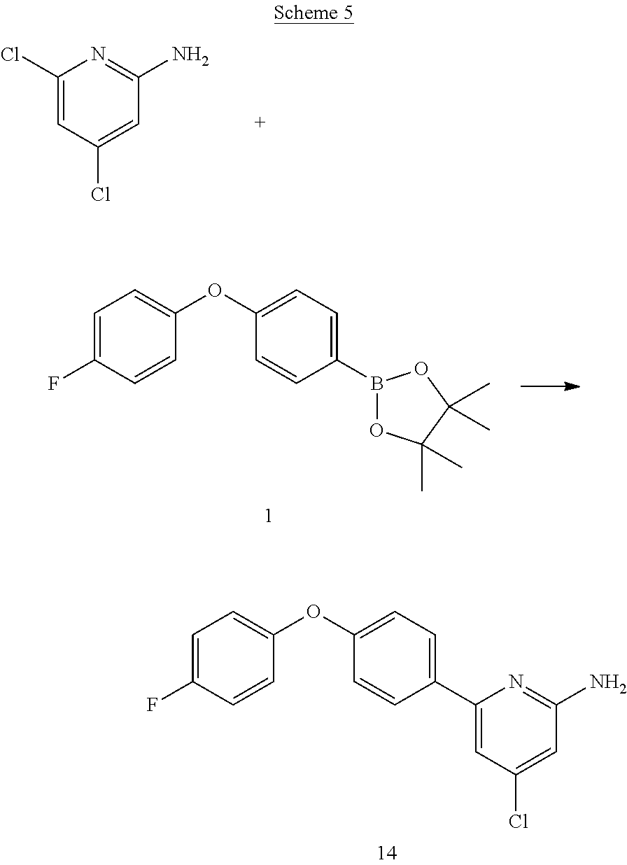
C1=C(F)C=CC(OC2=CC=C(C3=CC(Cl)=CC(N)=N3)C=C2)=C1.C1(Cl)=CC(Cl)=CC(N)=N1.C1=C(F)C=CC(OC2=CC=C(B3OC(C)(C)C(C)(C)O3)C=C2)=C1
